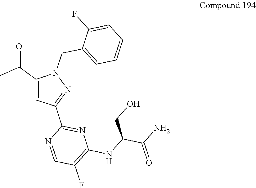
C1(C(C)=O)=CC(C2=NC(NC(C(=O)N)CO)=C(F)C=N2)=NN1CC1=CC=CC=C1F
